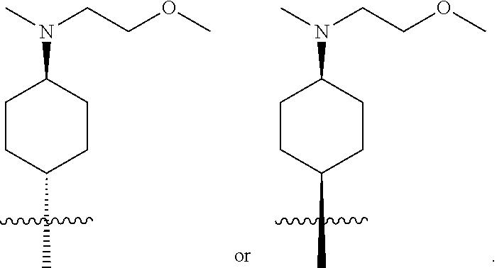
C1CC(C)CCC1N(C)CCOC.C1CC(C)CCC1N(C)CCOC
